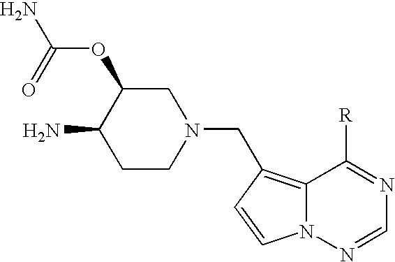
[R]C1=NC=NN2C1=C(CN1CC(OC(=O)N)C(N)CC1)C=C2
